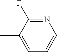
N1=C(F)C(C)=CC=C1
